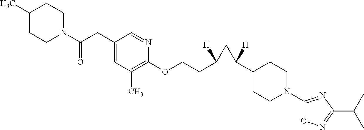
C1(CC(N2CCC(C)CC2)=O)=CC(C)=C(OCCC2([H])C([H])(C3CCN(C4=NC(C(C)C)=NO4)CC3)C2)N=C1
